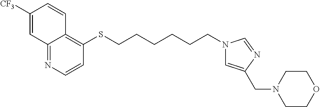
C12=NC=CC(SCCCCCCN3C=C(CN4CCOCC4)N=C3)=C1C=CC([CF3])=C2
